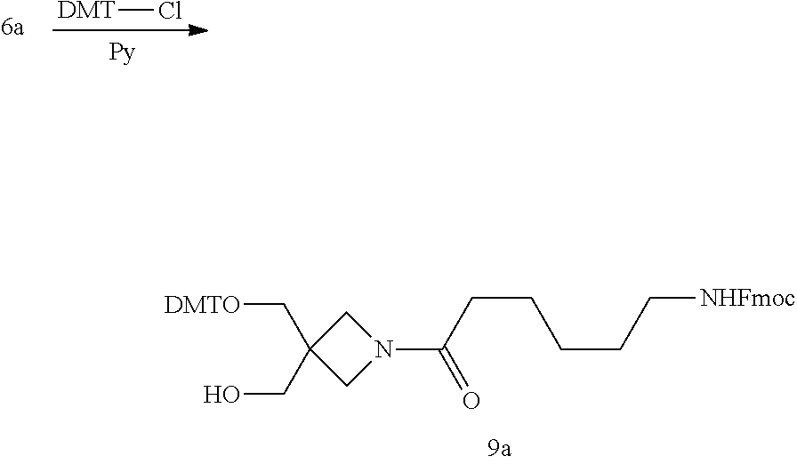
[DMTO]CC1(CO)CN(C(CCCCC[NHFmoc])=O)C1.[DMT]Cl
